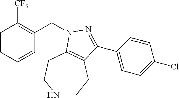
N1CCC2=C(CC1)N(CC1=C([CF3])C=CC=C1)N=C2C1=CC=C(Cl)C=C1
